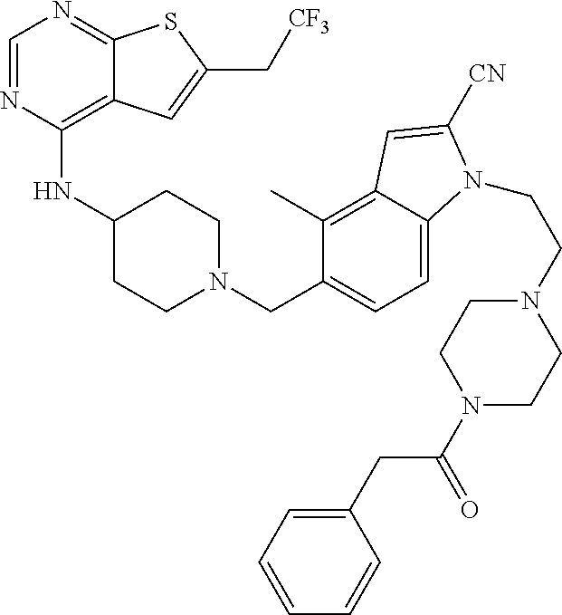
C1=NC(NC2CCN(CC3=CC=C4C(=C3C)C=C([CN])N4CCN3CCN(C(=O)CC4=CC=CC=C4)CC3)CC2)=C2C(=N1)SC(C[CF3])=C2
